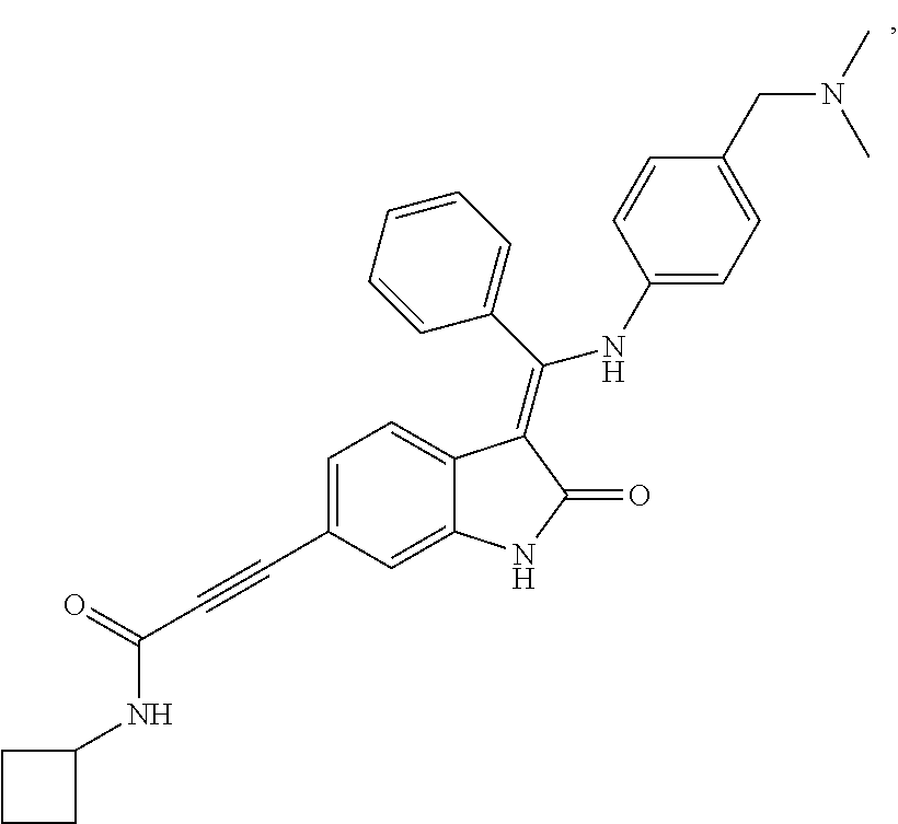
C1=C(C#CC(=O)NC2CCC2)C=C2C(=C1)C(=C(C1=CC=CC=C1)NC1=CC=C(CN(C)C)C=C1)C(=O)N2
